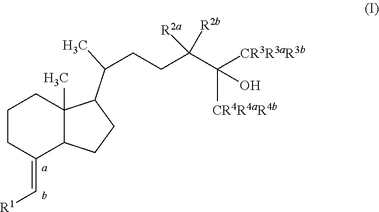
[R1]C=C1C2C(C)(CCC1)C(C(C)CCC(C([CR3R3aR3b])([CR4R4aR4b])O)([R2a])[R2b])CC2
